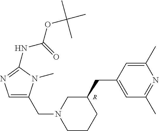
C1=C(CN2CCCC(CC3=CC(C)=NC(C)=C3)C2)N(C)C(NC(OC(C)(C)C)=O)=N1.[R]
